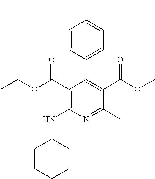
C1=CC(C2=C(C(OC)=O)C(C)=NC(NC3CCCCC3)=C2C(OCC)=O)=CC=C1C
